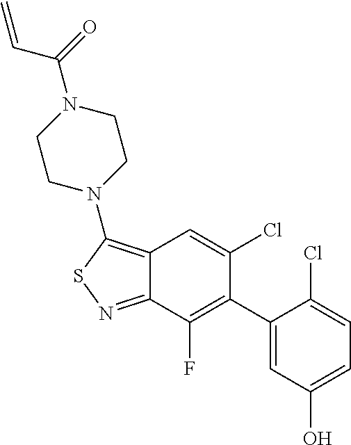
C12=C(N3CCN(C(C=C)=O)CC3)SN=C1C(F)=C(C1=CC(O)=CC=C1Cl)C(Cl)=C2
